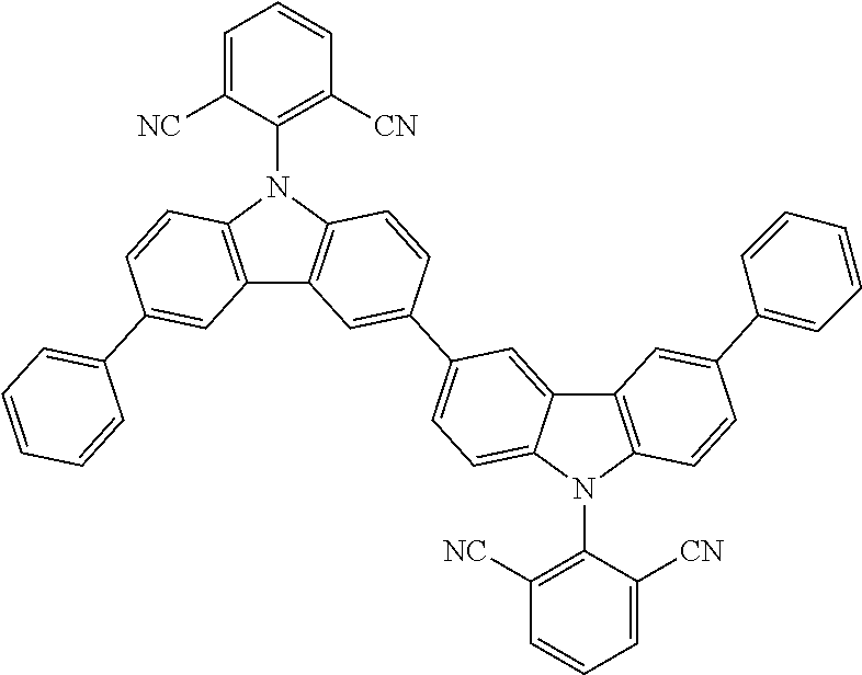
C1=C([NC])C(N2C3=C(C4=C2C=CC(C2=CC=C5C(=C2)C2=C(N5C5=C([NC])C=CC=C5[CN])C=CC(C5=CC=CC=C5)=C2)=C4)C=C(C2=CC=CC=C2)C=C3)=C([CN])C=C1
